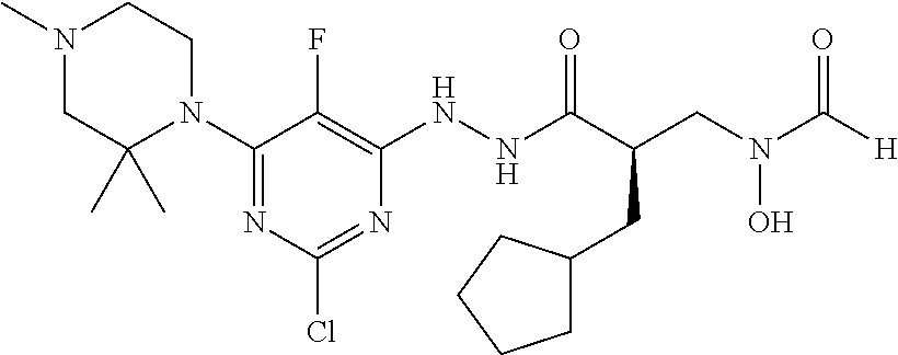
N1(C)CC(C)(C)N(C2=NC(Cl)=NC(NNC(C(CN(C([H])=O)O)CC3CCCC3)=O)=C2F)CC1
